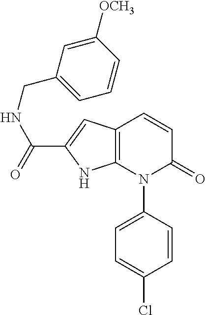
C12=C(N(C3=CC=C(Cl)C=C3)C(=O)C=C1)NC(C(=O)NCC1=CC=CC([OCH3])=C1)=C2
